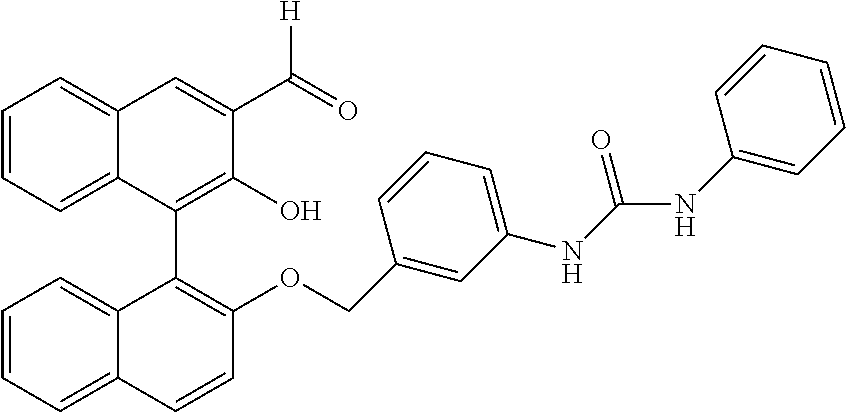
C1=CC=C2C(=C1)C=C(C(=O)[H])C(O)=C2C1=C(OCC2=CC(NC(=O)NC3=CC=CC=C3)=CC=C2)C=CC2=CC=CC=C12
